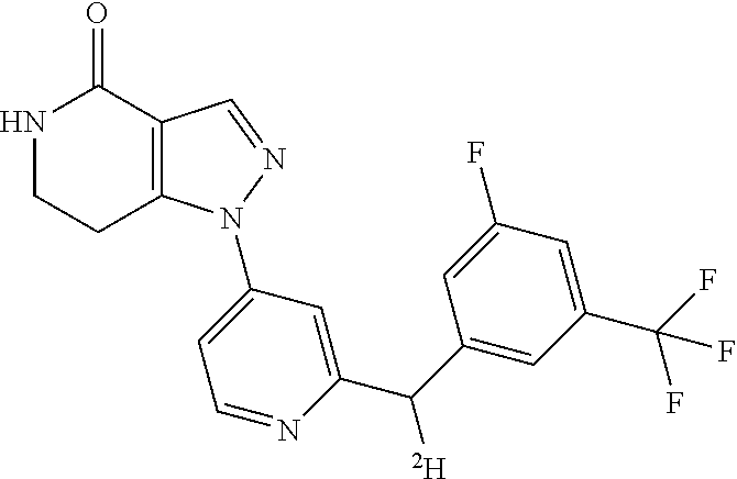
C12=C(C=NN1C1=CC=NC(C(C3=CC(C(F)(F)F)=CC(F)=C3)[D])=C1)C(=O)NCC2
